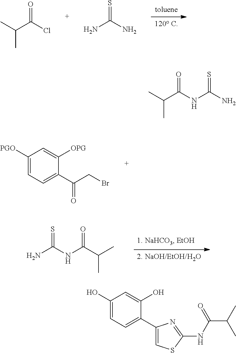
O=C(Cl)C(C)C.S=C(N)N.C1([PGO])=CC=C(C(CBr)=O)C([OPG])=C1.S=C(NC(C(C)C)=O)N.O=C(C(C)C)NC(=S)N.C1(O)=CC=C(C2=CSC(NC(=O)C(C)C)=N2)C(O)=C1
